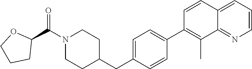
C1=CC2=CC=CN=C2C(C)=C1C1=CC=C(CC2CCN(C(C3OCCC3)=O)CC2)C=C1
